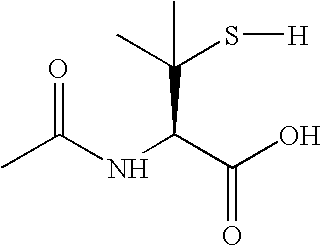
CC(NC(C(O)=O)C(C)(S[H])C)=O
